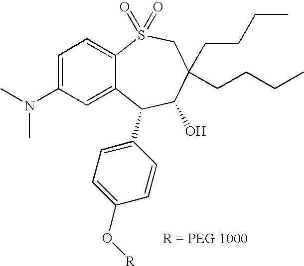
C12=CC(N(C)C)=CC=C1S(=O)(=O)CC(CCCC)(CCCC)C(O)C2C1=CC=C(O[R])C=C1
